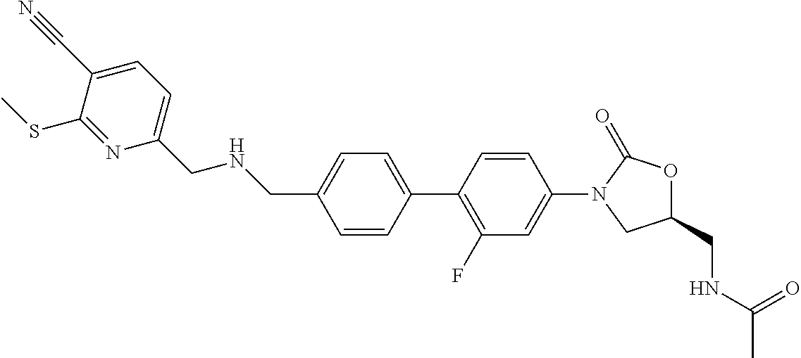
C1=CC(C2=C(F)C=C(N3CC(CNC(C)=O)OC3=O)C=C2)=CC=C1CNCC1=CC=C(C#N)C(SC)=N1
